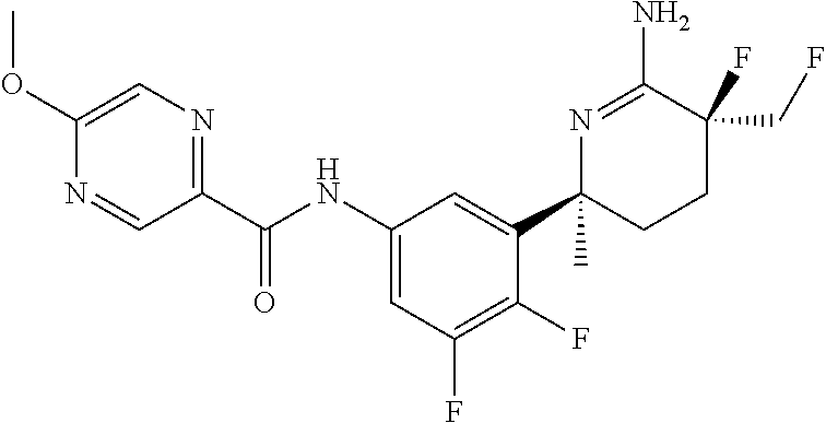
C(NC1=CC(F)=C(F)C(C2(C)CCC(CF)(F)C(N)=N2)=C1)(=O)C1=NC=C(OC)N=C1
